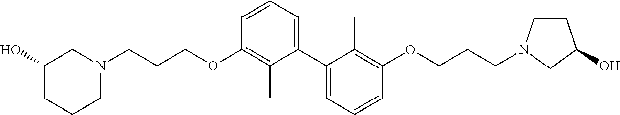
C1=CC=C(C2=CC=CC(OCCCN3CCC(O)C3)=C2C)C(C)=C1OCCCN1CC(O)CCC1
